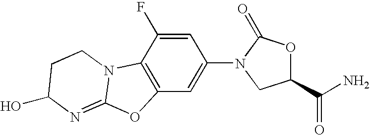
C12=C(C=C(N3C(=O)OC(C(N)=O)C3)C=C1F)OC1=NC(O)CCN21
